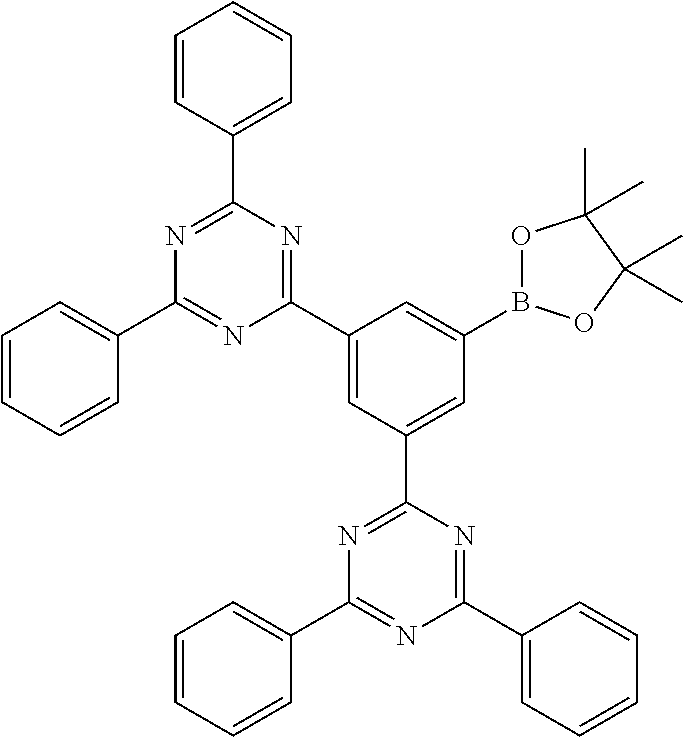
C1(B2OC(C)(C)C(C)(C)O2)=CC(C2=NC(C3=CC=CC=C3)=NC(C3=CC=CC=C3)=N2)=CC(C2=NC(C3=CC=CC=C3)=NC(C3=CC=CC=C3)=N2)=C1
